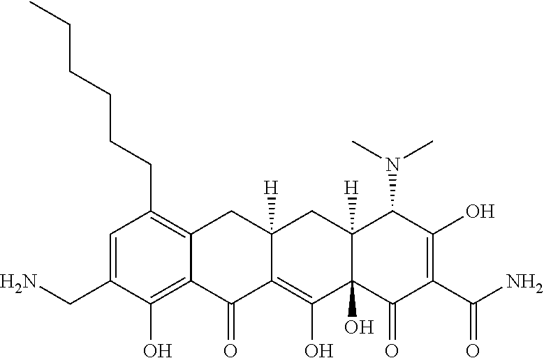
C1=C(CN)C(O)=C2C(=C1CCCCCC)CC1([H])C(=C(O)C3(O)C([H])(C1)C(N(C)C)C(O)=C(C(N)=O)C3=O)C2=O
